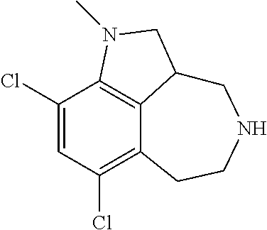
C1(Cl)=CC(Cl)=C2C3=C1N(C)CC3CNCC2
